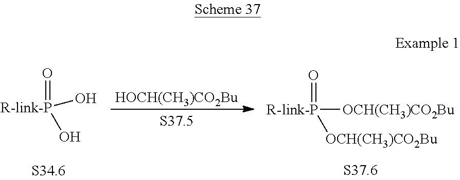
O=[R-link-P](O)O.[HOCH(CH3)CO2Bu].O=[R-link-P]([OCH(CH3)CO2Bu])[OCH(CH3)CO2Bu]
